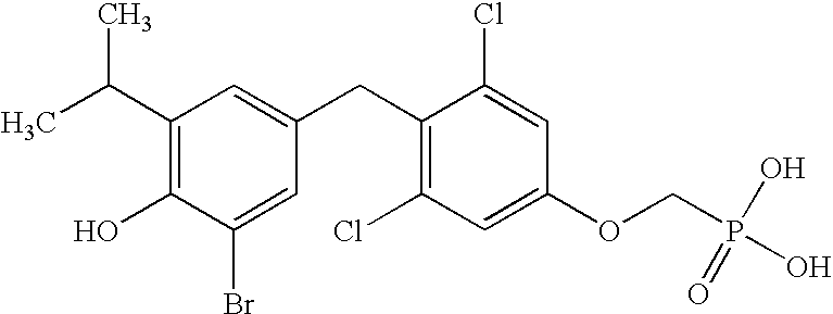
C1(C(C)C)=C(O)C(Br)=CC(CC2=C(Cl)C=C(OCP(=O)(O)O)C=C2Cl)=C1
